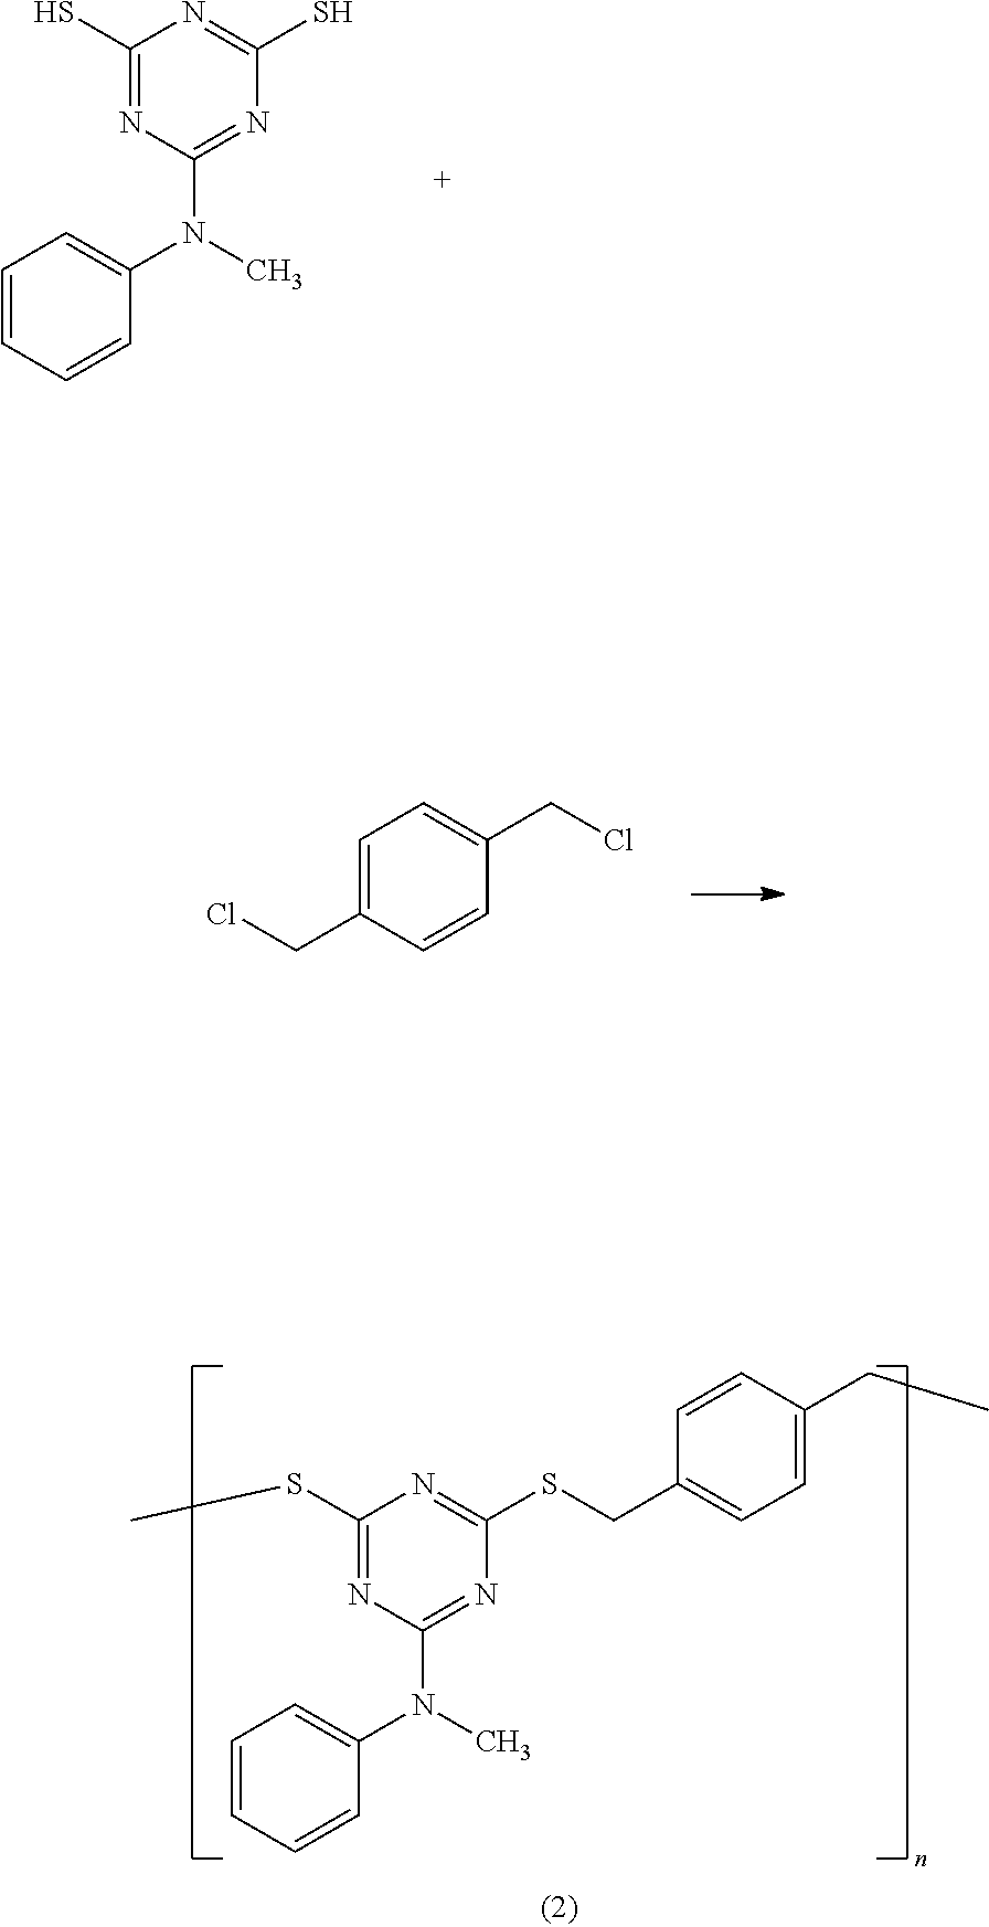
C1(S)=NC(N(C)C2=CC=CC=C2)=NC(S)=N1.C1=C(CCl)C=CC(CCl)=C1.C1(SC)=NC(N(C)C2=CC=CC=C2)=NC(SCC2=CC=C(CC)C=C2)=N1
